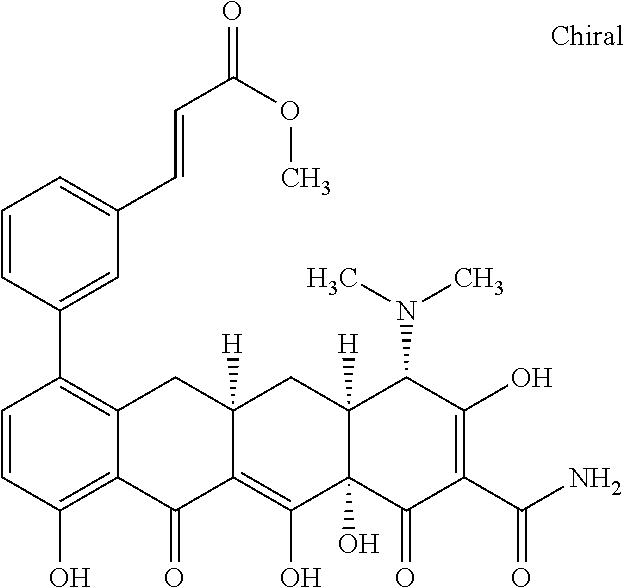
C12([H])C(O)(C(=O)C(C(N)=O)=C(O)C1N(C)C)C(O)=C1C([H])(C2)CC2=C(C3=CC(C=CC(=O)OC)=CC=C3)C=CC(O)=C2C1=O
